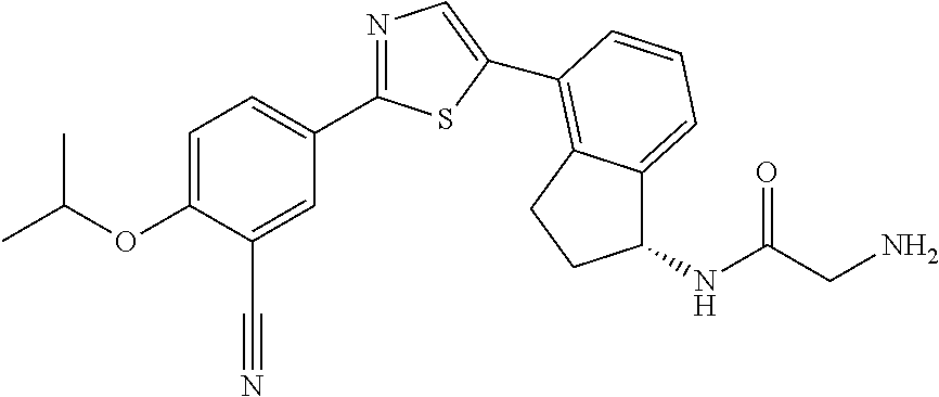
C1=C(OC(C)C)C(C#N)=CC(C2=NC=C(C3=C4C(=CC=C3)C(NC(CN)=O)CC4)S2)=C1
